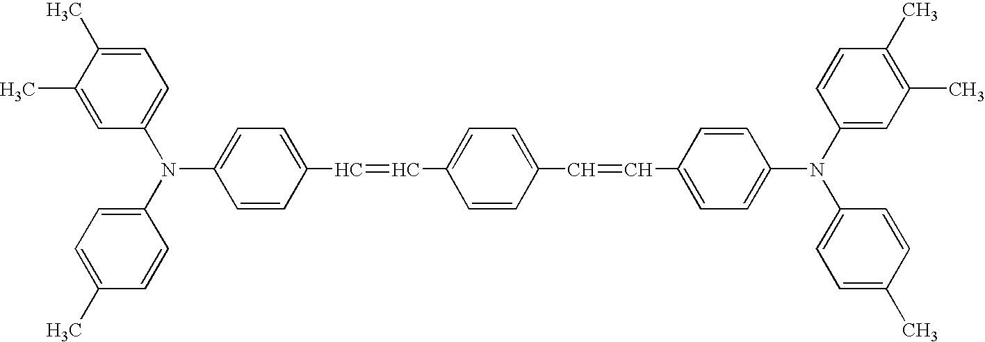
C1(N(C2=CC=C(C)C=C2)C2=CC=C(C)C(C)=C2)=CC=C(C=CC2=CC=C(C=CC3=CC=C(N(C4=CC(C)=C(C)C=C4)C4=CC=C(C)C=C4)C=C3)C=C2)C=C1
